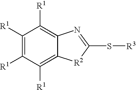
C1([R1])=C([R1])C([R1])=C2C(=C1[R1])N=C(S[R3])[R2]2
